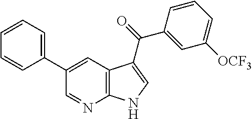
C1(C2=CC3=C(N=C2)NC=C3C(=O)C2=CC([OCF3])=CC=C2)=CC=CC=C1
